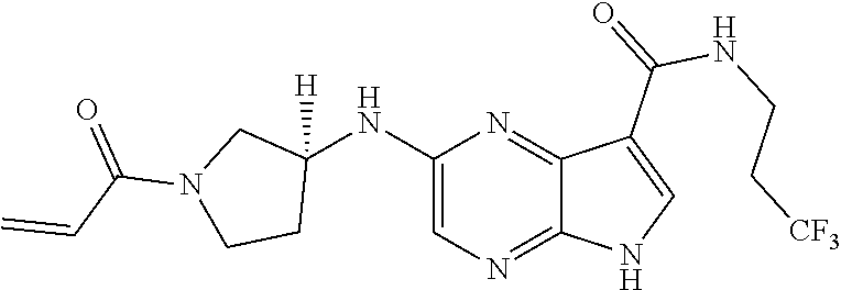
C1(NC2([H])CN(C(C=C)=O)CC2)=CN=C2C(=N1)C(C(NCC[CF3])=O)=CN2
